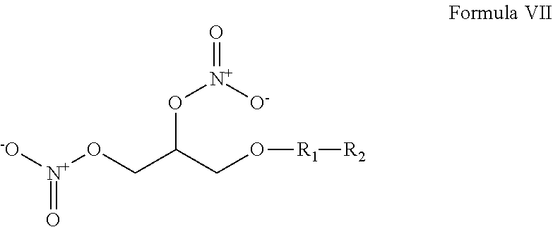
[-O][N+](OCC(CO[R1][R2])O[N+]([O-])=O)=O
